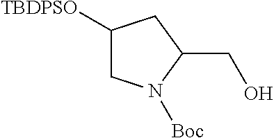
C1([TBDPSO])CN([Boc])C(CO)C1
